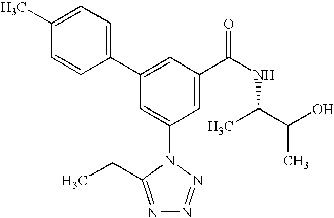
C1(C2=CC(C(NC(C(O)C)C)=O)=CC(N3C(CC)=NN=N3)=C2)=CC=C(C)C=C1
